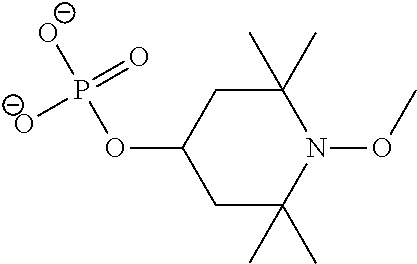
C1C(C)(C)N(OC)C(C)(C)CC1OP([O-])(=O)[O-]
